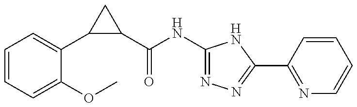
C1=CC=C(OC)C(C2C(C(NC3=NN=C(C4=NC=CC=C4)N3)=O)C2)=C1
